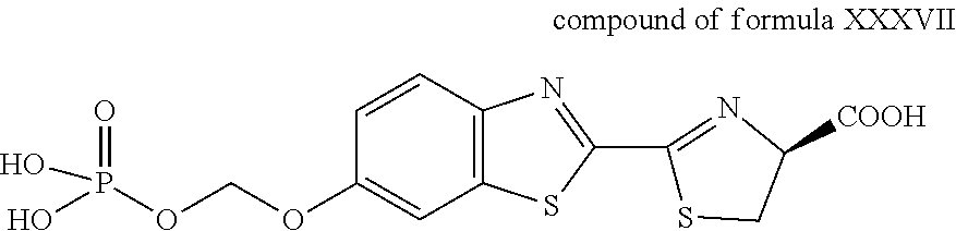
C1=CC2=C(C=C1OCOP(=O)(O)O)SC(C1=NC([COOH])CS1)=N2
